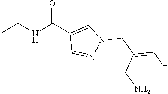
CCNC(C1=CN(CC(=CF)CN)N=C1)=O
